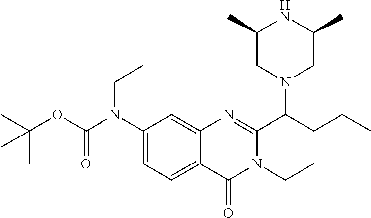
C1(N(C(OC(C)(C)C)=O)CC)=CC=C2C(=C1)N=C(C(CCC)N1CC(C)NC(C)C1)N(CC)C2=O
